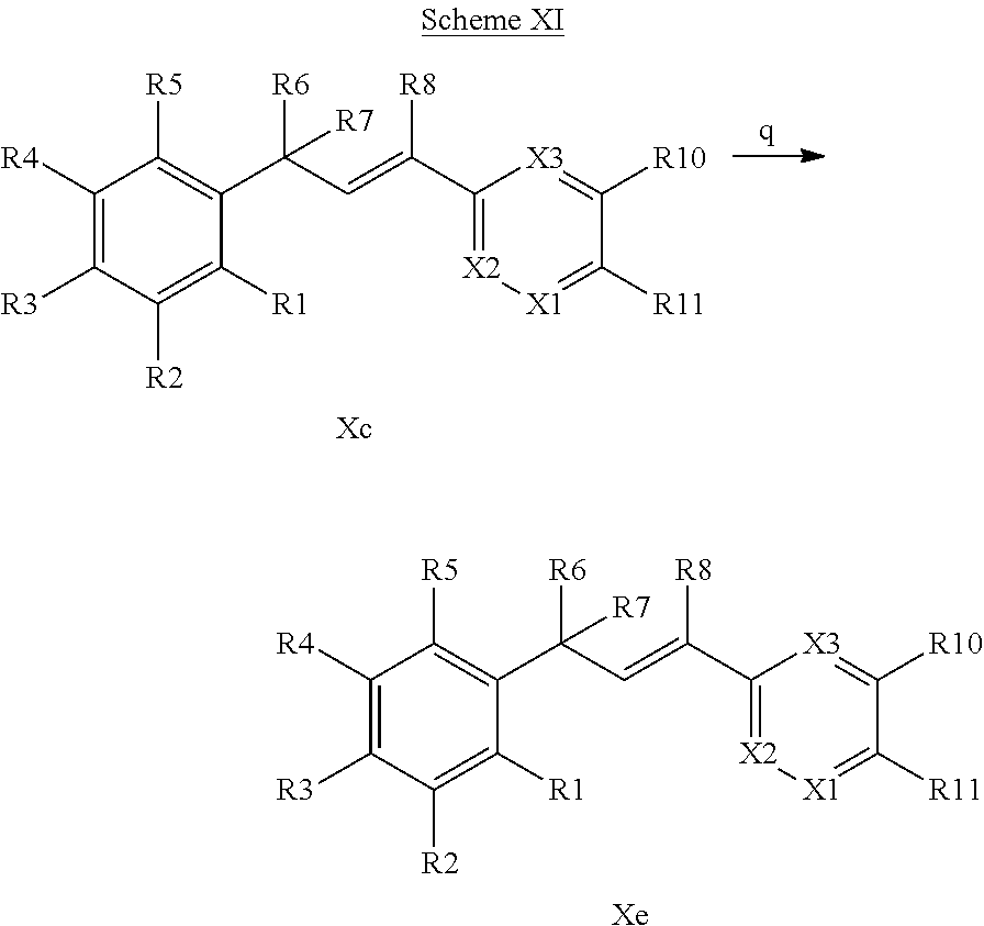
C1([R4])=C([R3])C([R2])=C([R1])C(C([R6])(C=C([R8])C2=[X2][X1]=C([R11])C([R10])=[X3]2)[R7])=C1[R5].C1([R4])=C([R3])C([R2])=C([R1])C(C([R6])(C=C([R8])C2=[X2][X1]=C([R11])C([R10])=[X3]2)[R7])=C1[R5].[Xe]
